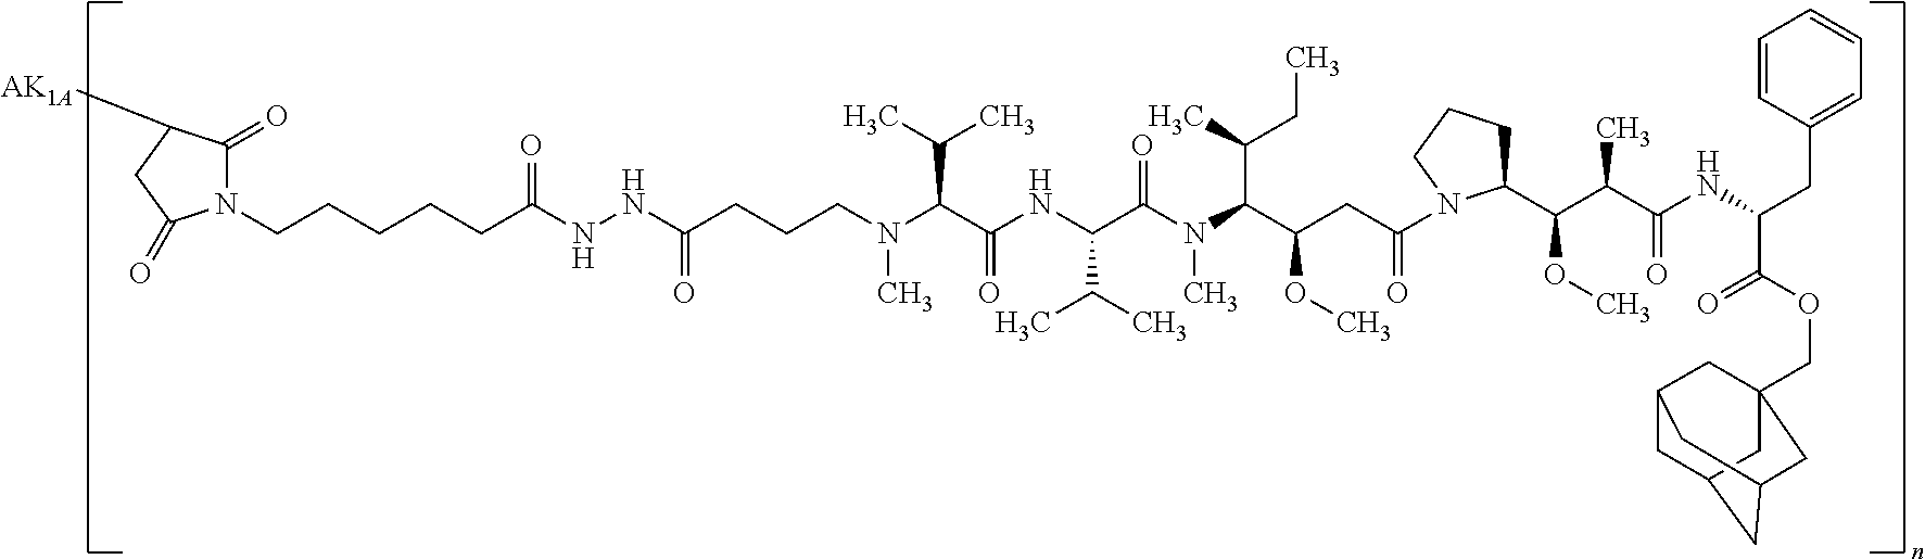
N1(CCCCCC(NNC(=O)CCCN(C(C(C)C)C(=O)NC(C(C)C)C(N(C(C(CC)C)C(OC)CC(N2C(C(C(C(=O)NC(CC3=CC=CC=C3)C(=O)OCC34CC5CC(CC(C3)C5)C4)C)OC)CCC2)=O)C)=O)C)=O)C(=O)C([AK1A])CC1=O
